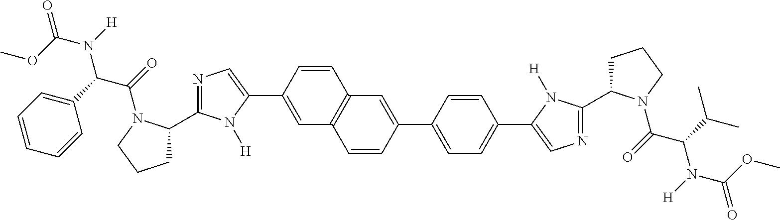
COC(N([H])C(C1=CC=CC=C1)C(=O)N1C(C2=NC=C(C3=CC4=C(C=C3)C=C(C3=CC=C(C5=CN=C(C6CCCN6C(C(N(C(=O)OC)[H])C(C)C)=O)N5[H])C=C3)C=C4)N2[H])CCC1)=O
